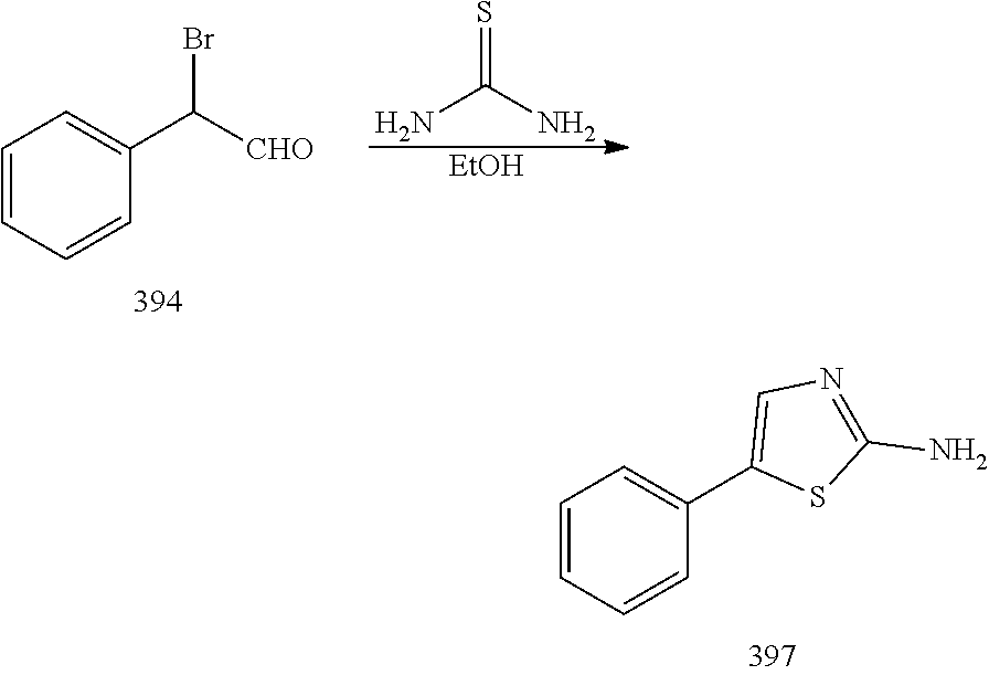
C1=CC=CC(C([CHO])Br)=C1.S=C(N)N.[EtOH].C1=CC=CC(C2=CN=C(N)S2)=C1
